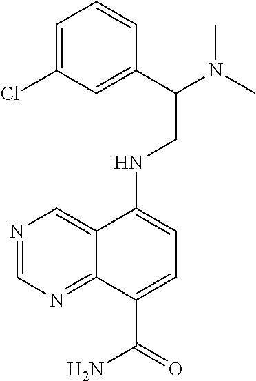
N(C1=CC=C(C(=O)N)C2=NC=NC=C12)CC(N(C)C)C1=CC(Cl)=CC=C1
